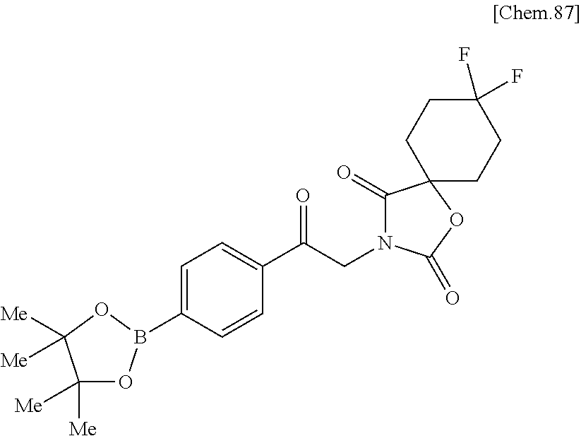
C(CN1C(=O)C2(OC1=O)CCC(F)(F)CC2)(=O)C1=CC=C(B2OC([Me])([Me])C([Me])([Me])O2)C=C1
